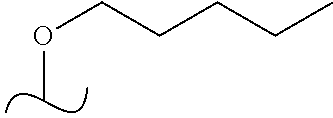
C(CCCC)OC
